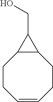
C1=CCCC2C(CC1)C2CO
